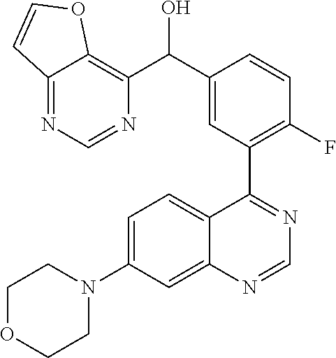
C1=C(N2CCOCC2)C=C2C(=C1)C(C1=C(F)C=CC(C(O)C3=C4C(=NC=N3)C=CO4)=C1)=NC=N2
